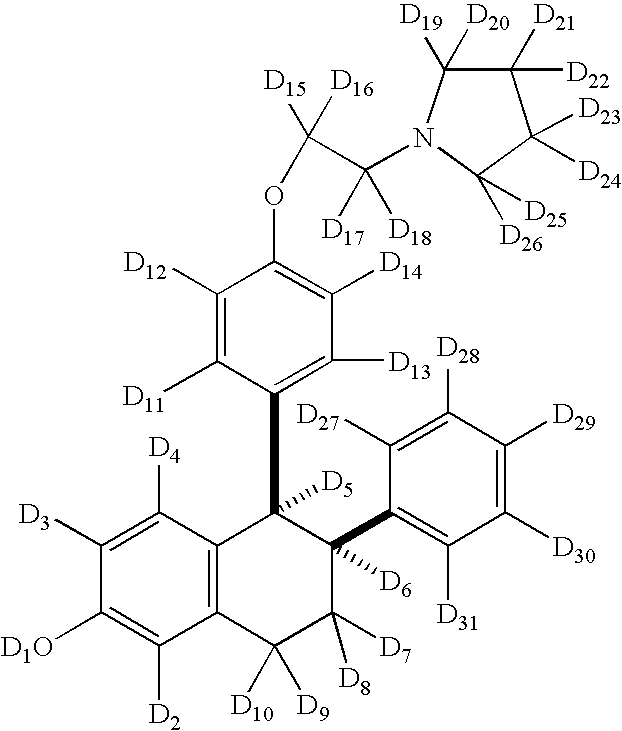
C1([D3])=C([D4])C2=C(C([D2])=C1[D1O])C([D10])([D9])C([D8])([D7])C([D6])(C1=C([D31])C([D30])=C([D29])C([D28])=C1[D27])C2([D5])C1=C([D13])C([D14])=C(OC(C([D17])([D18])N2C([D20])([D19])C([D22])([D21])C([D23])([D24])C2([D26])[D25])([D16])[D15])C([D12])=C1[D11]
